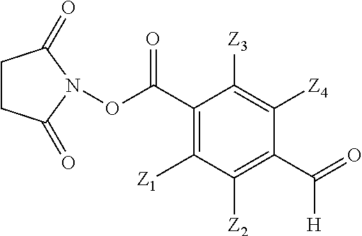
C1(C(ON2C(=O)CCC2=O)=O)=C([Z1])C([Z2])=C(C(=O)[H])C([Z4])=C1[Z3]
